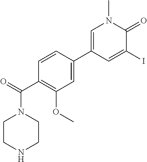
C1(C(N2CCNCC2)=O)=C(OC)C=C(C2=CN(C)C(=O)C(I)=C2)C=C1
